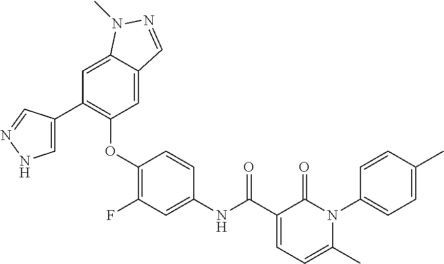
C1=C(C2=C(OC3=C(F)C=C(NC(C4=CC=C(C)N(C5=CC=C(C)C=C5)C4=O)=O)C=C3)C=C3C(=C2)N(C)N=C3)C=NN1
